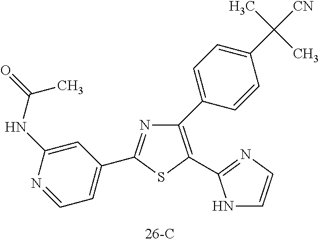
N1=C(C2=CC=NC(NC(C)=O)=C2)SC(C2=NC=CN2)=C1C1=CC=C(C([CN])(C)C)C=C1
